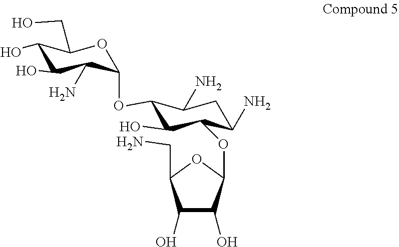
O1C(OC2C(O)C(OC3C(O)C(O)C(CN)O3)C(N)CC2N)C(N)C(O)C(O)C1CO
